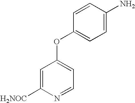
C1=C([H2NOC])N=CC=C1OC1=CC=C(N)C=C1
